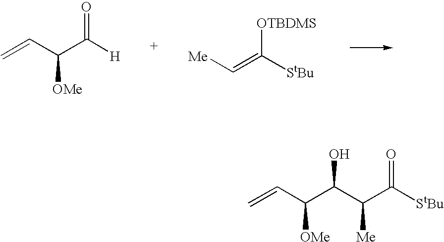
C=CC(C([H])=O)[OMe].[Me]C=C([StBu])[OTBDMS].C=CC(C(C(C([StBu])=O)[Me])O)[OMe]
